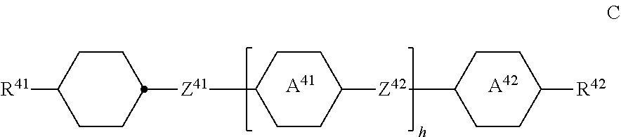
C1C([R41])CCC([Z41]C2CCC([Z42]C3CCC([R42])CC3)CC2)C1.[A41].[A42]
